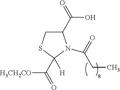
C1(C(=O)O)CSC([H])(C([H3CH2CO])=O)N1C(=O)CC
